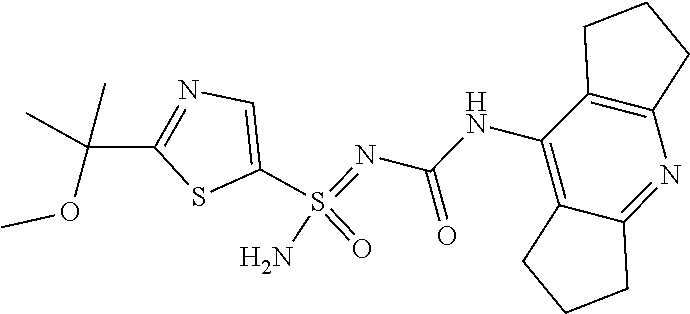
C12=C(NC(=O)N=S(=O)(N)C3=CN=C(C(C)(OC)C)S3)C3=C(N=C1CCC2)CCC3
